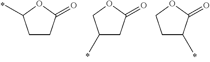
C1CC(=O)OC1C.C1(C)CC(=O)OC1.C1C(C)C(=O)OC1
